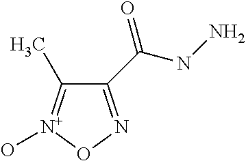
C1(C(NN)=O)=NO[N+](O)=C1C
